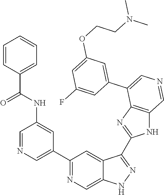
C1(C2=CN=CC(NC(C3=CC=CC=C3)=O)=C2)=NC=C2C(=C1)C(C1=NC3=C(N1)C=NC=C3C1=CC(OCCN(C)C)=CC(F)=C1)=NN2
